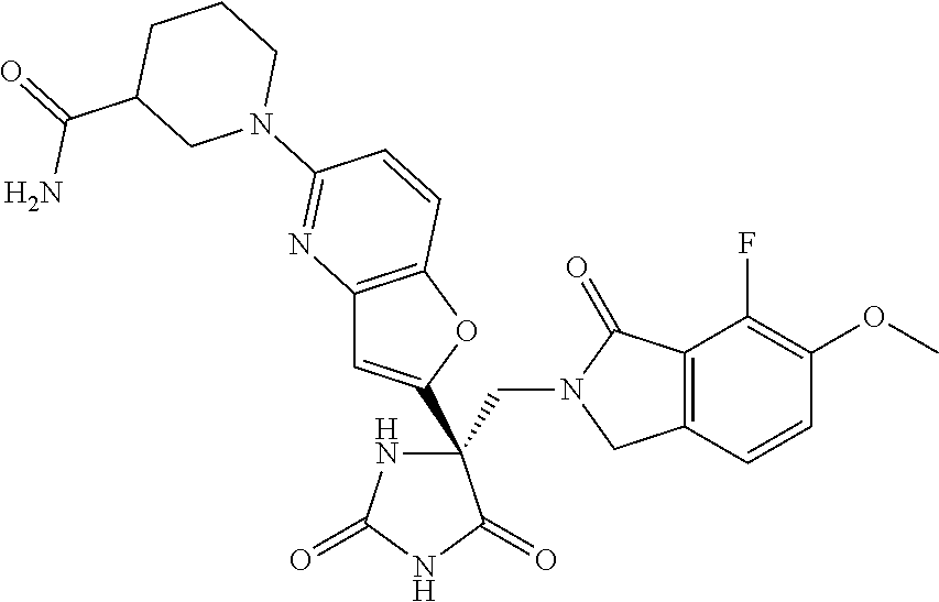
C(C1(C2=CC3=C(O2)C=CC(N2CCCC(C(=O)N)C2)=N3)NC(=O)NC1=O)N1CC2=C(C1=O)C(F)=C(OC)C=C2
